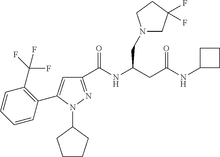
C1(C(NC(CC(NC2CCC2)=O)CN2CC(F)(F)CC2)=O)=NN(C2CCCC2)C(C2=C(C(F)(F)F)C=CC=C2)=C1
